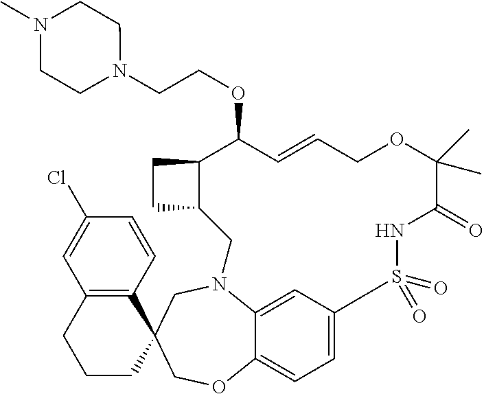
C1CCC2(C3=C1C=C(Cl)C=C3)COC1=CC=C3C=C1N(C2)CC1C(CC1)C(OCCN1CCN(C)CC1)C=CCOC(C)(C)C(=O)NS3(=O)=O
